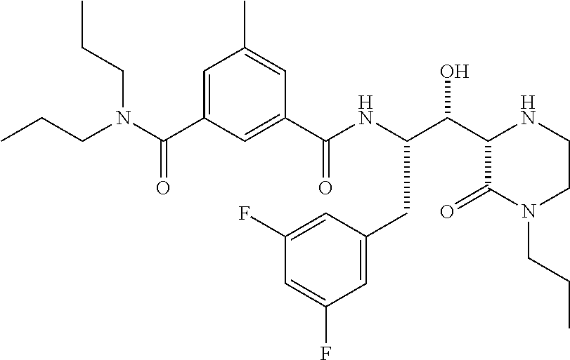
C(C1C(=O)N(CCC)CCN1)(O)C(NC(C1=CC(C(N(CCC)CCC)=O)=CC(C)=C1)=O)CC1=CC(F)=CC(F)=C1
